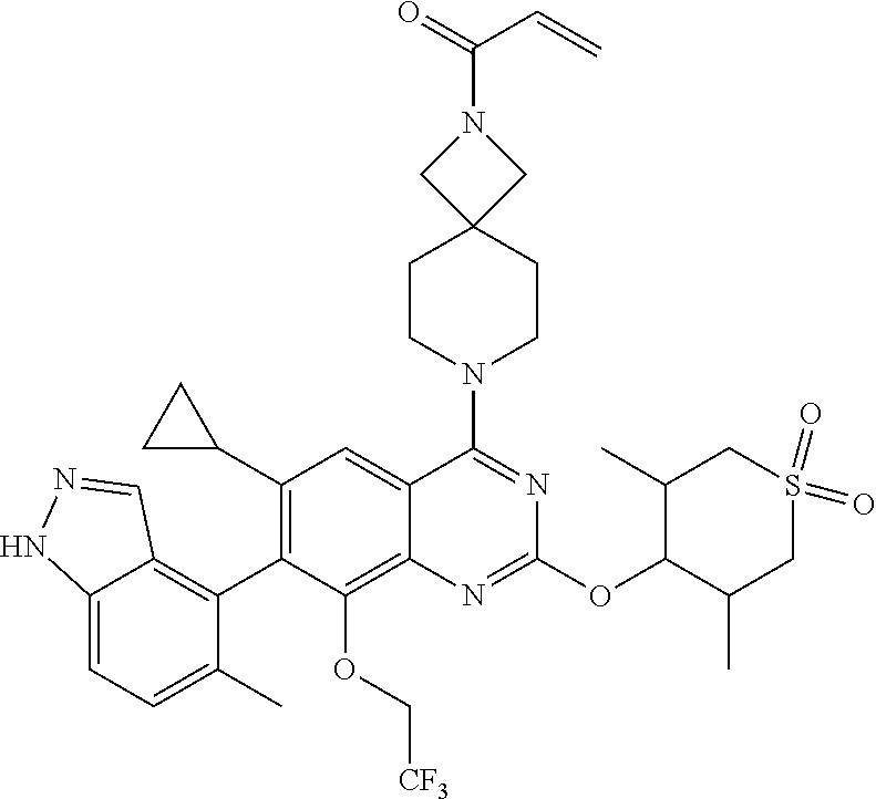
C12=CC=C(C)C(C3=C(C4CC4)C=C4C(=C3OC[CF3])N=C(OC3C(C)CS(=O)(=O)CC3C)N=C4N3CCC4(CC3)CN(C(C=C)=O)C4)=C1C=NN2
